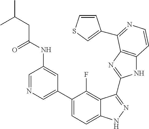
C1=C(C2=CC=C3C(=C2F)C(C2=NC4=C(N2)C=CN=C4C2=CSC=C2)=NN3)C=C(NC(CC(C)C)=O)C=N1
